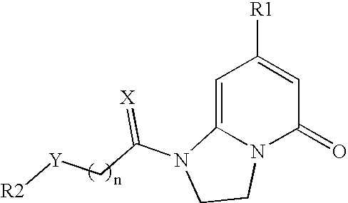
C1=C2N(C(=O)C=C1[R1])CCN2C(C[Y][R2])=[X]
